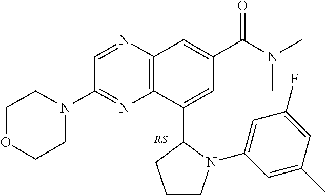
C12=C(N=CC(N3CCOCC3)=N1)C=C(C(=O)N(C)C)C=C2C1CCCN1C1=CC(F)=CC(C)=C1.[RS]
